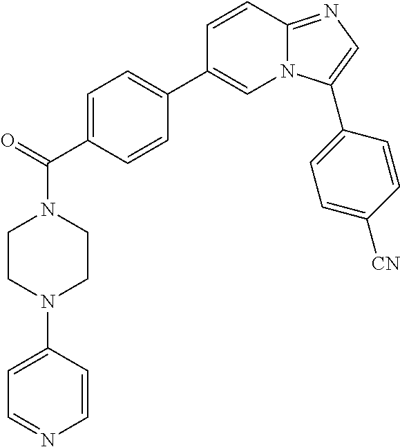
N1(C(=O)C2=CC=C(C3=CN4C(=NC=C4C4=CC=C([CN])C=C4)C=C3)C=C2)CCN(C2=CC=NC=C2)CC1
